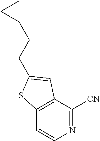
N1=C([CN])C2=C(C=C1)SC(CCC1CC1)=C2
